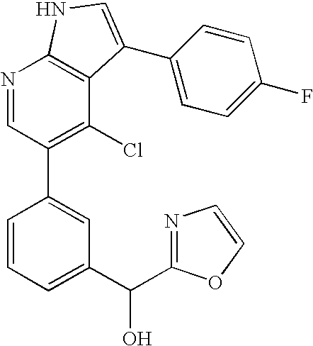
N1=CC(C2=CC(C(C3=NC=CO3)O)=CC=C2)=C(Cl)C2=C1NC=C2C1=CC=C(F)C=C1
